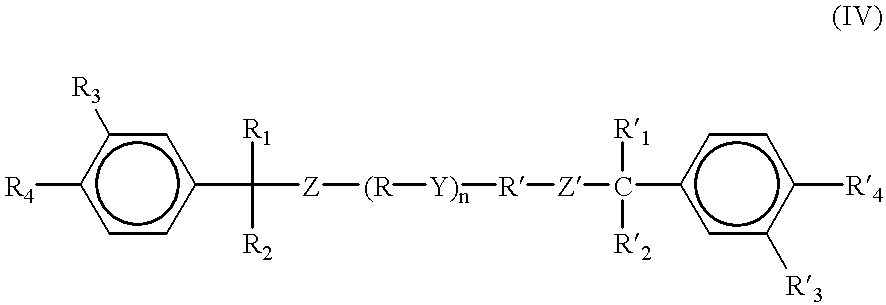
c1([R3])c([R4])ccc(C([Z][(R][Y)n][R][Z]C(c2cc([R3])c([R4])cc2)([R1])[R2])([R1])[R2])c1
